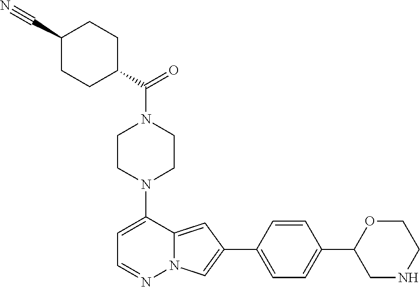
N1(C2=CC=NN3C2=CC(C2=CC=C(C4CNCCO4)C=C2)=C3)CCN(C(=O)C2CCC(C#N)CC2)CC1
